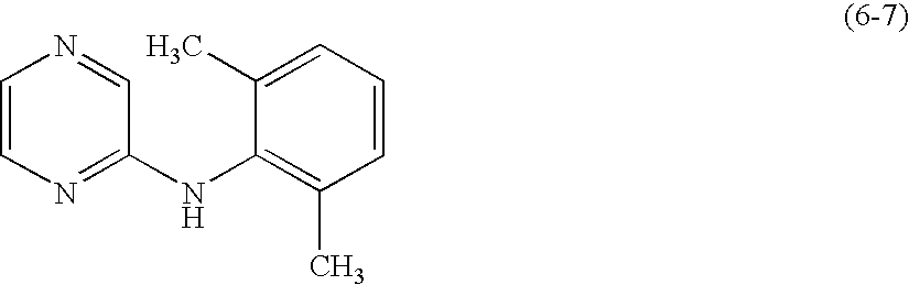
C1=CN=C(NC2=C(C)C=CC=C2C)C=N1
